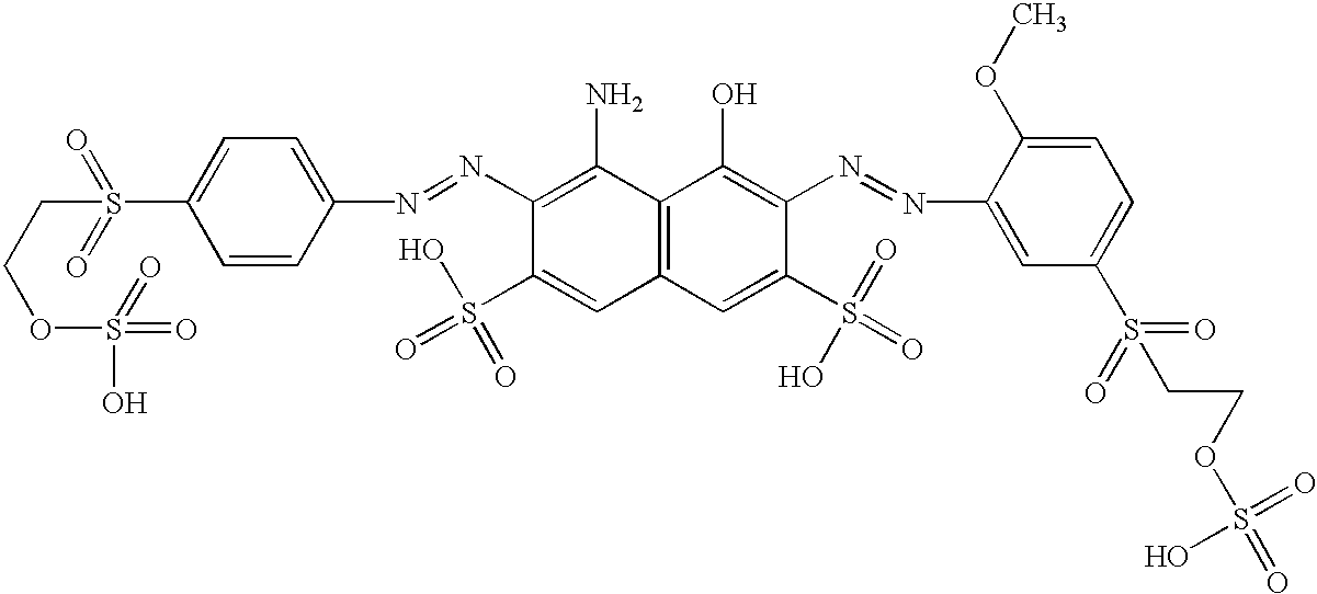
C12=C(C=C(S(=O)(=O)O)C(N=NC3=CC(S(=O)(=O)CCOS(=O)(=O)O)=CC=C3OC)=C1O)C=C(S(=O)(=O)O)C(N=NC1=CC=C(S(=O)(=O)CCOS(=O)(=O)O)C=C1)=C2N
